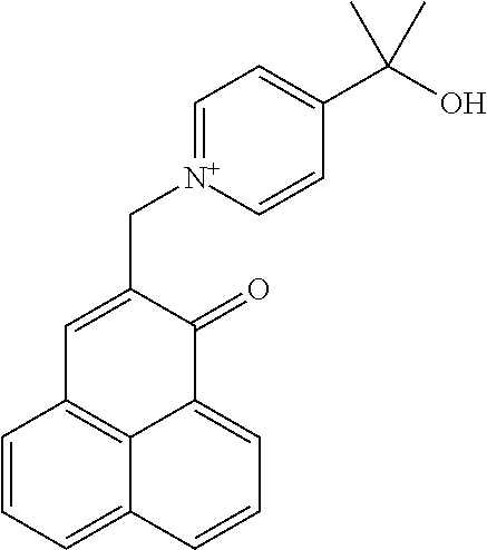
C1=CC=C2C3=C1C=C(C[N+]1=CC=C(C(O)(C)C)C=C1)C(=O)C3=CC=C2
